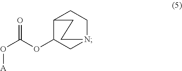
C1(OC(O[A])=O)CN2CCC1CC2
